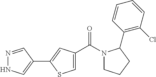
N1=CC(C2=CC(C(N3CCCC3C3=C(Cl)C=CC=C3)=O)=CS2)=CN1
